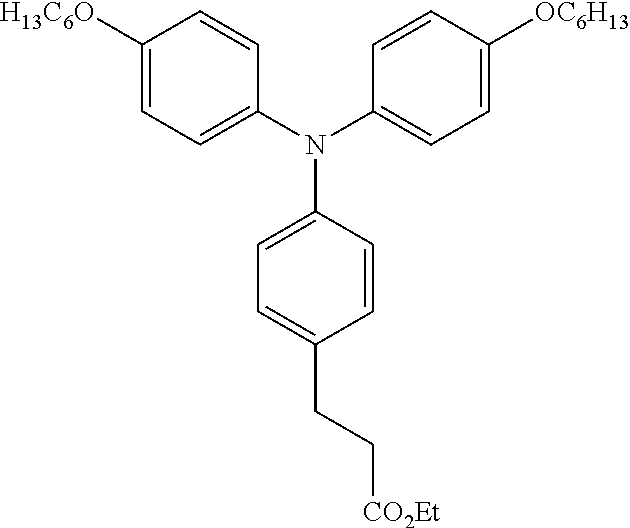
C1([H13C6O])=CC=C(N(C2=CC=C([OC6H13])C=C2)C2=CC=C(CC[CO2Et])C=C2)C=C1
